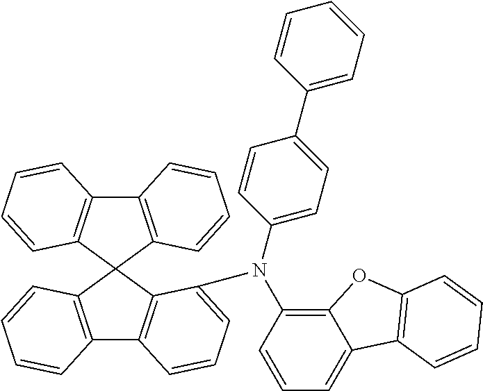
C12=C(C3(C4=C1C=CC=C4N(C1=CC=C(C4=CC=CC=C4)C=C1)C1=C4C(=CC=C1)C1=C(O4)C=CC=C1)C1=C(C4=C3C=CC=C4)C=CC=C1)C=CC=C2
